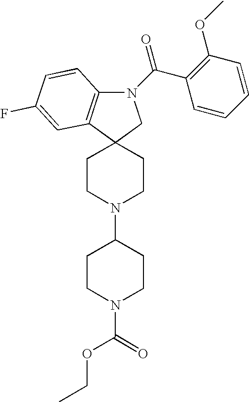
C12(CCN(C3CCN(C(OCC)=O)CC3)CC1)CN(C(=O)C1=C(OC)C=CC=C1)C1=C2C=C(F)C=C1
